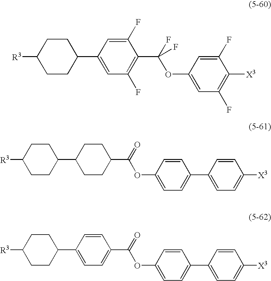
C1(C2CCC([R3])CC2)=CC(F)=C(C(OC2=CC(F)=C([X3])C(F)=C2)(F)F)C(F)=C1.C1(C2CCC([R3])CC2)CCC(C(OC2=CC=C(C3=CC=C([X3])C=C3)C=C2)=O)CC1.C1(C2CCC([R3])CC2)=CC=C(C(OC2=CC=C(C3=CC=C([X3])C=C3)C=C2)=O)C=C1
